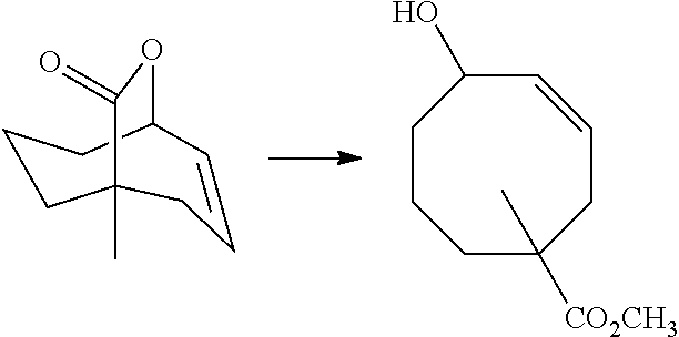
C1C2(C)C(=O)OC(CC1)C=CC2.C1CCC([CO2CH3])(C)CC=CC1O
